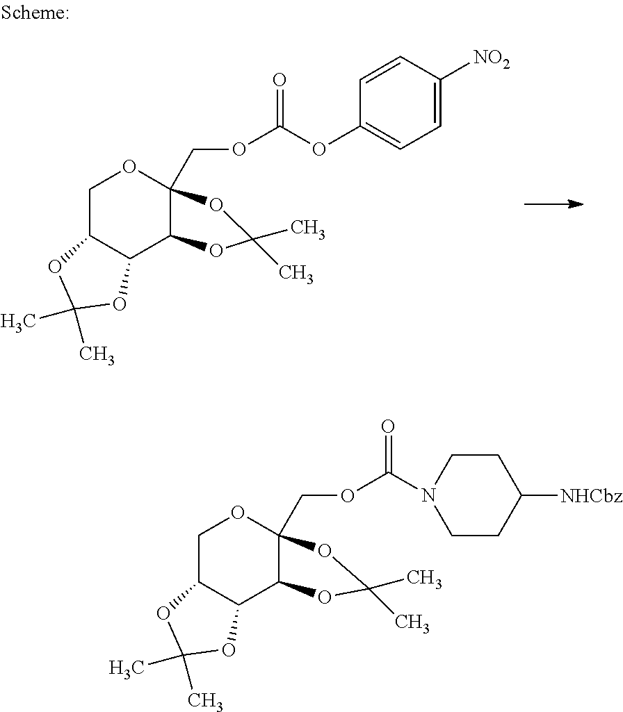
C12C(C3C(COC(OC4=CC=C([NO2])C=C4)=O)(OC1)OC(C)(C)O3)OC(C)(C)O2.C12C(C3C(COC(N4CCC([NHCbz])CC4)=O)(OC1)OC(C)(C)O3)OC(C)(C)O2
